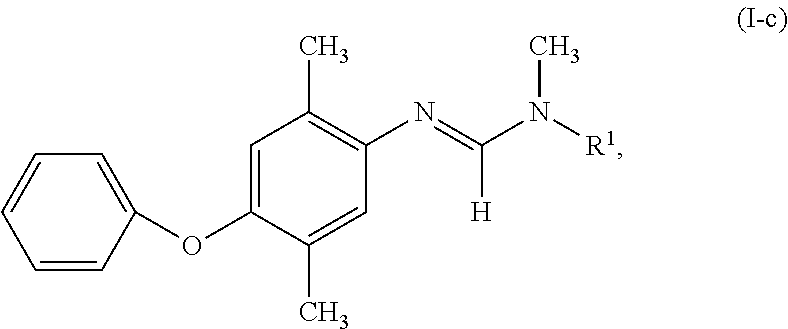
C1=CC(OC2=CC(C)=C(N=C(N([R1])C)[H])C=C2C)=CC=C1
